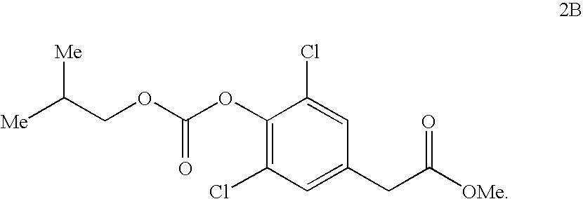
O(CC([Me])[Me])C(OC1=C(Cl)C=C(CC(=O)[OMe])C=C1Cl)=O
